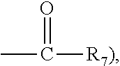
CC([R7)])=O
